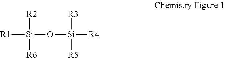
[R1][Si]([R2])([R6])O[Si]([R3])([R5])[R4]
